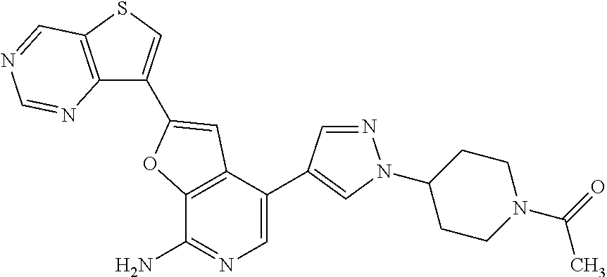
C12=C(C(C3=CN(C4CCN(C(=O)C)CC4)N=C3)=CN=C1N)C=C(C1=CSC3=C1N=CN=C3)O2
